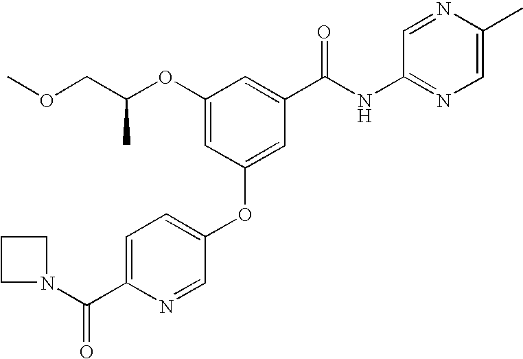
O(CC(OC1=CC(OC2=CC=C(C(=O)N3CCC3)N=C2)=CC(C(=O)NC2=NC=C(C)N=C2)=C1)C)C
